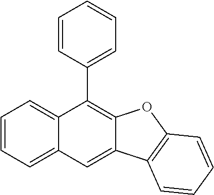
C1=CC=C2C(=C1)C(C1=CC=CC=C1)=C1C(=C2)C2=C(O1)C=CC=C2
